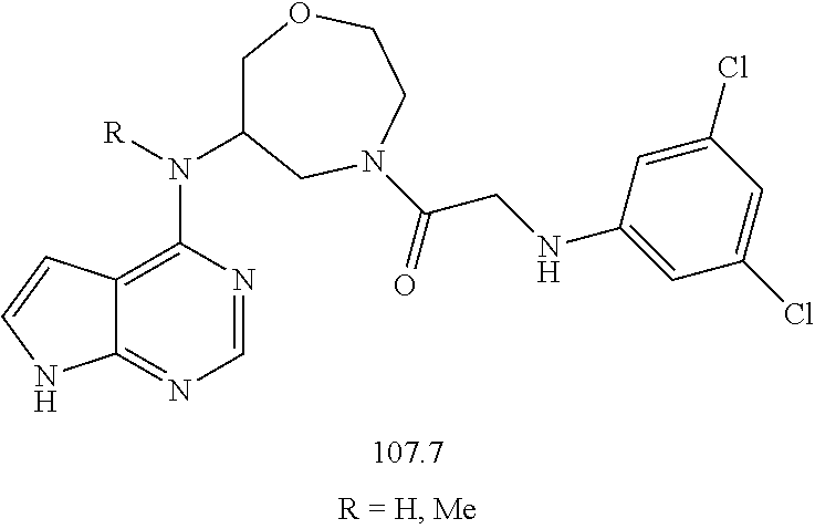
C1C(N([R])C2=C3C(=NC=N2)NC=C3)CN(C(CNC2=CC(Cl)=CC(Cl)=C2)=O)CCO1
